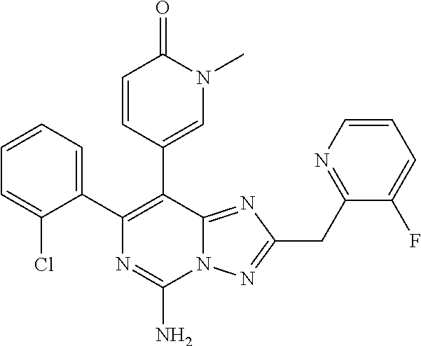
N12C(=NC(CC3=NC=CC=C3F)=N1)C(C1=CN(C)C(=O)C=C1)=C(C1=CC=CC=C1Cl)N=C2N
